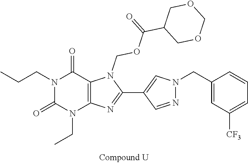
N1(CC)C(=O)N(CCC)C(=O)C2=C1N=C(C1=CN(CC3=CC([CF3])=CC=C3)N=C1)N2COC(C1COCOC1)=O
